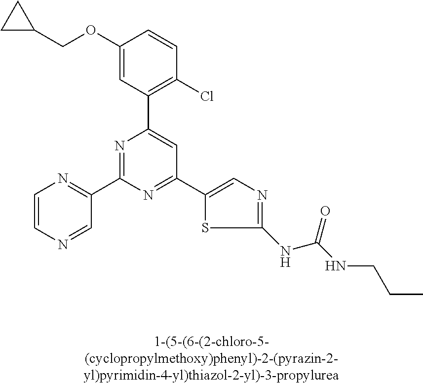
C1(OCC2CC2)=CC(C2=CC(C3=CN=C(NC(NCCC)=O)S3)=NC(C3=NC=CN=C3)=N2)=C(Cl)C=C1
